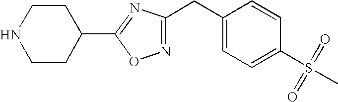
C1CC(C2=NC(CC3=CC=C(S(C)(=O)=O)C=C3)=NO2)CCN1
